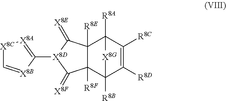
[X8C]1C=[X8B]C([X8D]2C(=[X8F])C3([R8F])C([R8E])(C2=[X8E])C2([R8A])C([R8C])=C([R8D])C3([R8B])[X8G]2)=[X8A]1
